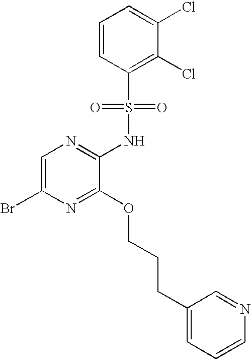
C1=C(Br)N=C(OCCCC2=CC=CN=C2)C(NS(C2=C(Cl)C(Cl)=CC=C2)(=O)=O)=N1
